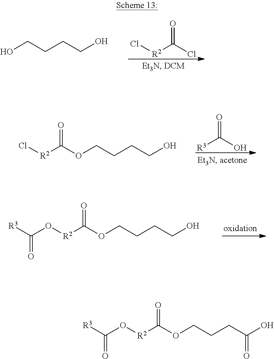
Cl[R2]C(Cl)=O.OCCCCO.[R3]C(=O)O.Cl[R2]C(OCCCCO)=O.[R3]C(O[R2]C(OCCCCO)=O)=O.[R3]C(O[R2]C(OCCCC(O)=O)=O)=O
